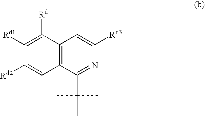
C1([Rd])=C([Rd1])C([Rd2])=CC2=C1C=C([Rd3])N=C2C(C)(C)C
